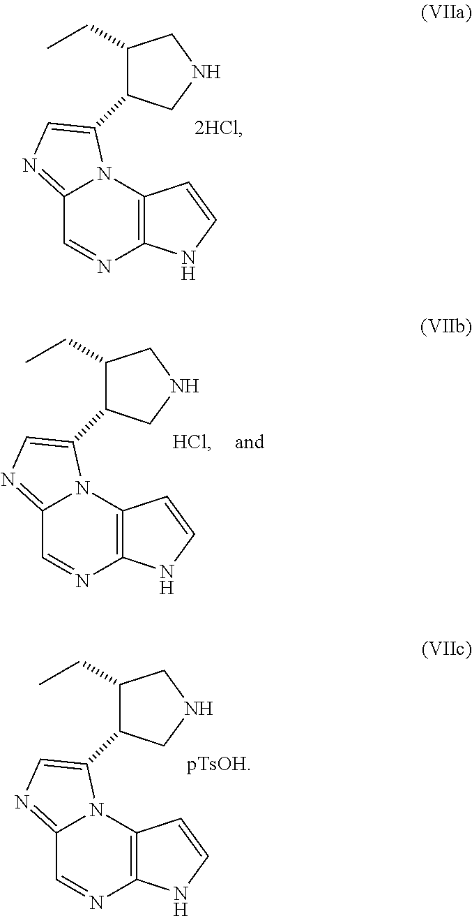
N12C(=NC=C1C1CNCC1CC)C=NC1=C2C=CN1.N12C(=NC=C1C1CNCC1CC)C=NC1=C2C=CN1.N12C(=NC=C1C1CNCC1CC)C=NC1=C2C=CN1
